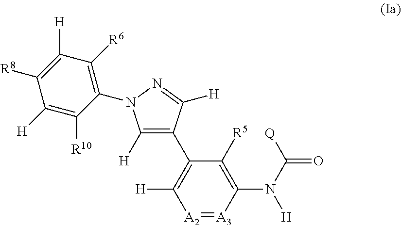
C1(N(C([Q])=O)[H])=C([R5])C(C2=C([H])N(C3=C([R6])C([H])=C([R8])C([H])=C3[R10])N=C2[H])=C([H])[A2]=[A3]1
